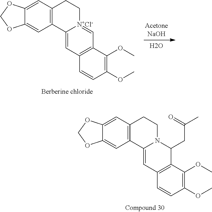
C12=C(C=C3C(=C1)OCO3)CC[N+Cl-]1=CC3=C(C=C21)C=CC(OC)=C3OC.O.C12=C(C=C3C(=C1)OCO3)CCN1C2=CC2=C(C1CC(C)=O)C(OC)=C(OC)C=C2
